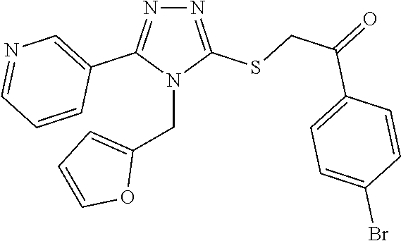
N1=C(SCC(=O)C2=CC=C(Br)C=C2)N(CC2=CC=CO2)C(C2=CN=CC=C2)=N1
